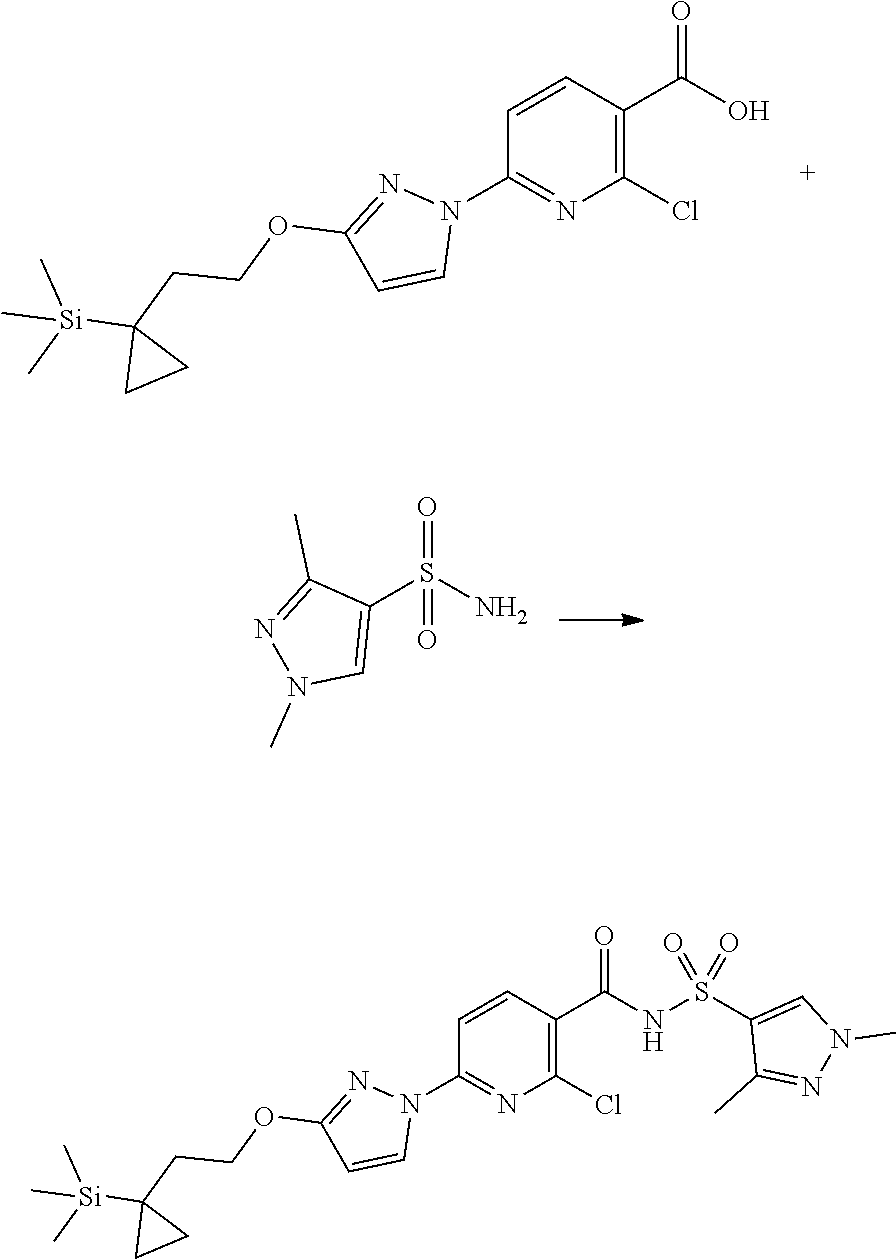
N1(C2=NC(Cl)=C(C(O)=O)C=C2)N=C(OCCC2([Si](C)(C)C)CC2)C=C1.C1(S(=O)(N)=O)=CN(C)N=C1C.N1(C2=NC(Cl)=C(C(NS(C3=CN(C)N=C3C)(=O)=O)=O)C=C2)N=C(OCCC2([Si](C)(C)C)CC2)C=C1
